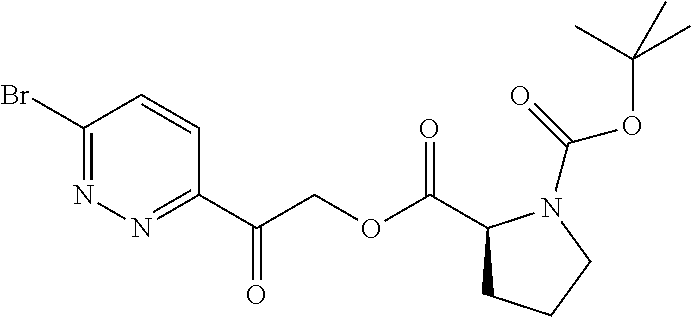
C1(Br)=NN=C(C(COC(C2CCCN2C(=O)OC(C)(C)C)=O)=O)C=C1
